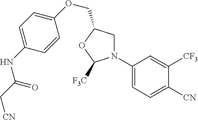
C1(N2CC(COC3=CC=C(NC(C[CN])=O)C=C3)OC2[F3C])=CC=C([CN])C([CF3])=C1
